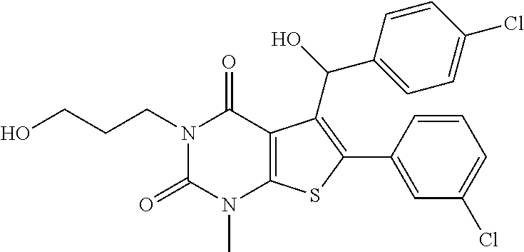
N1(CCCO)C(=O)N(C)C2=C(C1=O)C(C(O)C1=CC=C(Cl)C=C1)=C(C1=CC(Cl)=CC=C1)S2
